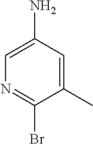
C1=C(N)C=C(C)C(Br)=N1
